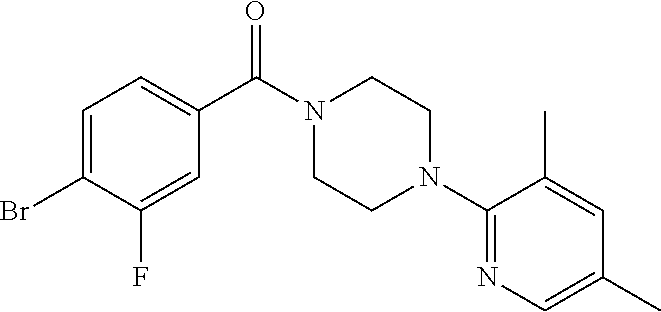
C1=C(Br)C(F)=CC(C(N2CCN(C3=NC=C(C)C=C3C)CC2)=O)=C1
